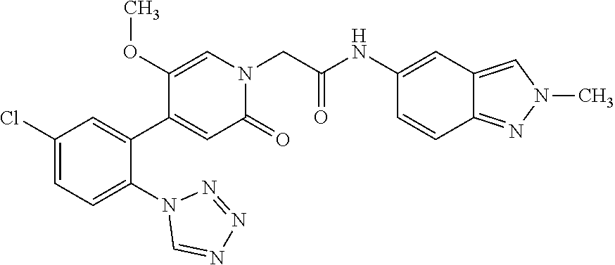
C1(Cl)=CC=C(N2C=NN=N2)C(C2=CC(=O)N(CC(NC3=CC4=CN(C)N=C4C=C3)=O)C=C2OC)=C1
